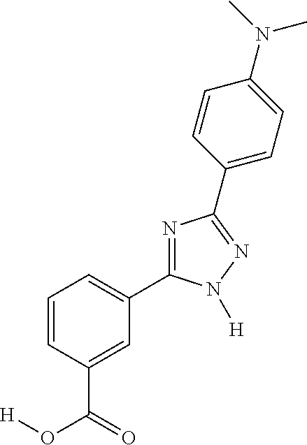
N1=C(C2=CC=CC(C(O[H])=O)=C2)N([H])N=C1C1=CC=C(N(C)C)C=C1
